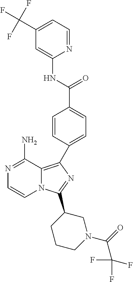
N1=C(N)C2=C(C3=CC=C(C(NC4=CC(C(F)(F)F)=CC=N4)=O)C=C3)N=C(C3CCCN(C(C(F)(F)F)=O)C3)N2C=C1
